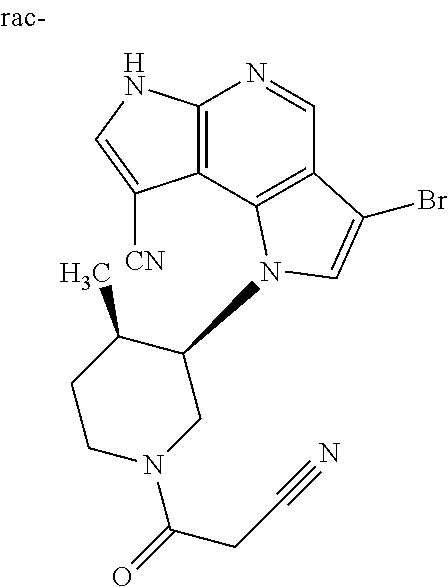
C12=C(C3=C(C=N1)C(Br)=CN3C1C(C)CCN(C(=O)CC#N)C1)C([CN])=CN2
